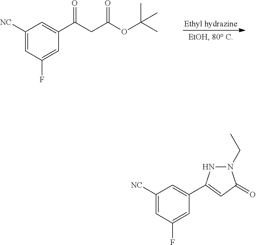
C1([NC])=CC(F)=CC(C(CC(OC(C)(C)C)=O)=O)=C1.C1([NC])=CC(F)=CC(C2=CC(=O)N(CC)N2)=C1
